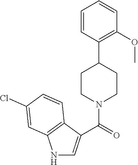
N1C=C(C(=O)N2CCC(C3=C(OC)C=CC=C3)CC2)C2=C1C=C(Cl)C=C2
